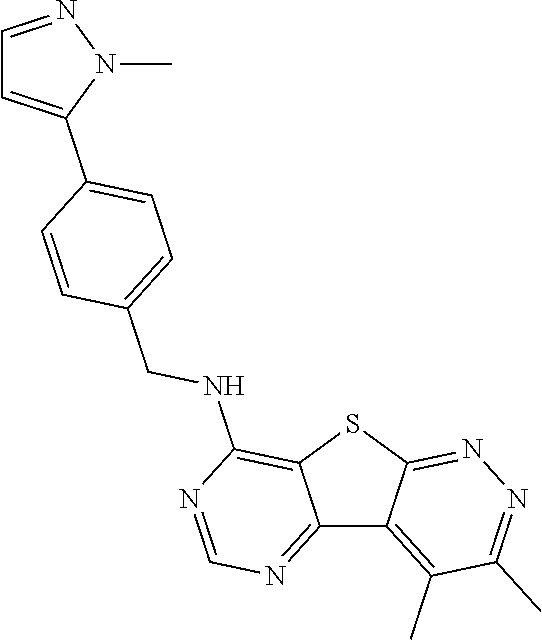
C12=NC=NC(NCC3=CC=C(C4=CC=NN4C)C=C3)=C1SC1=NN=C(C)C(C)=C21
